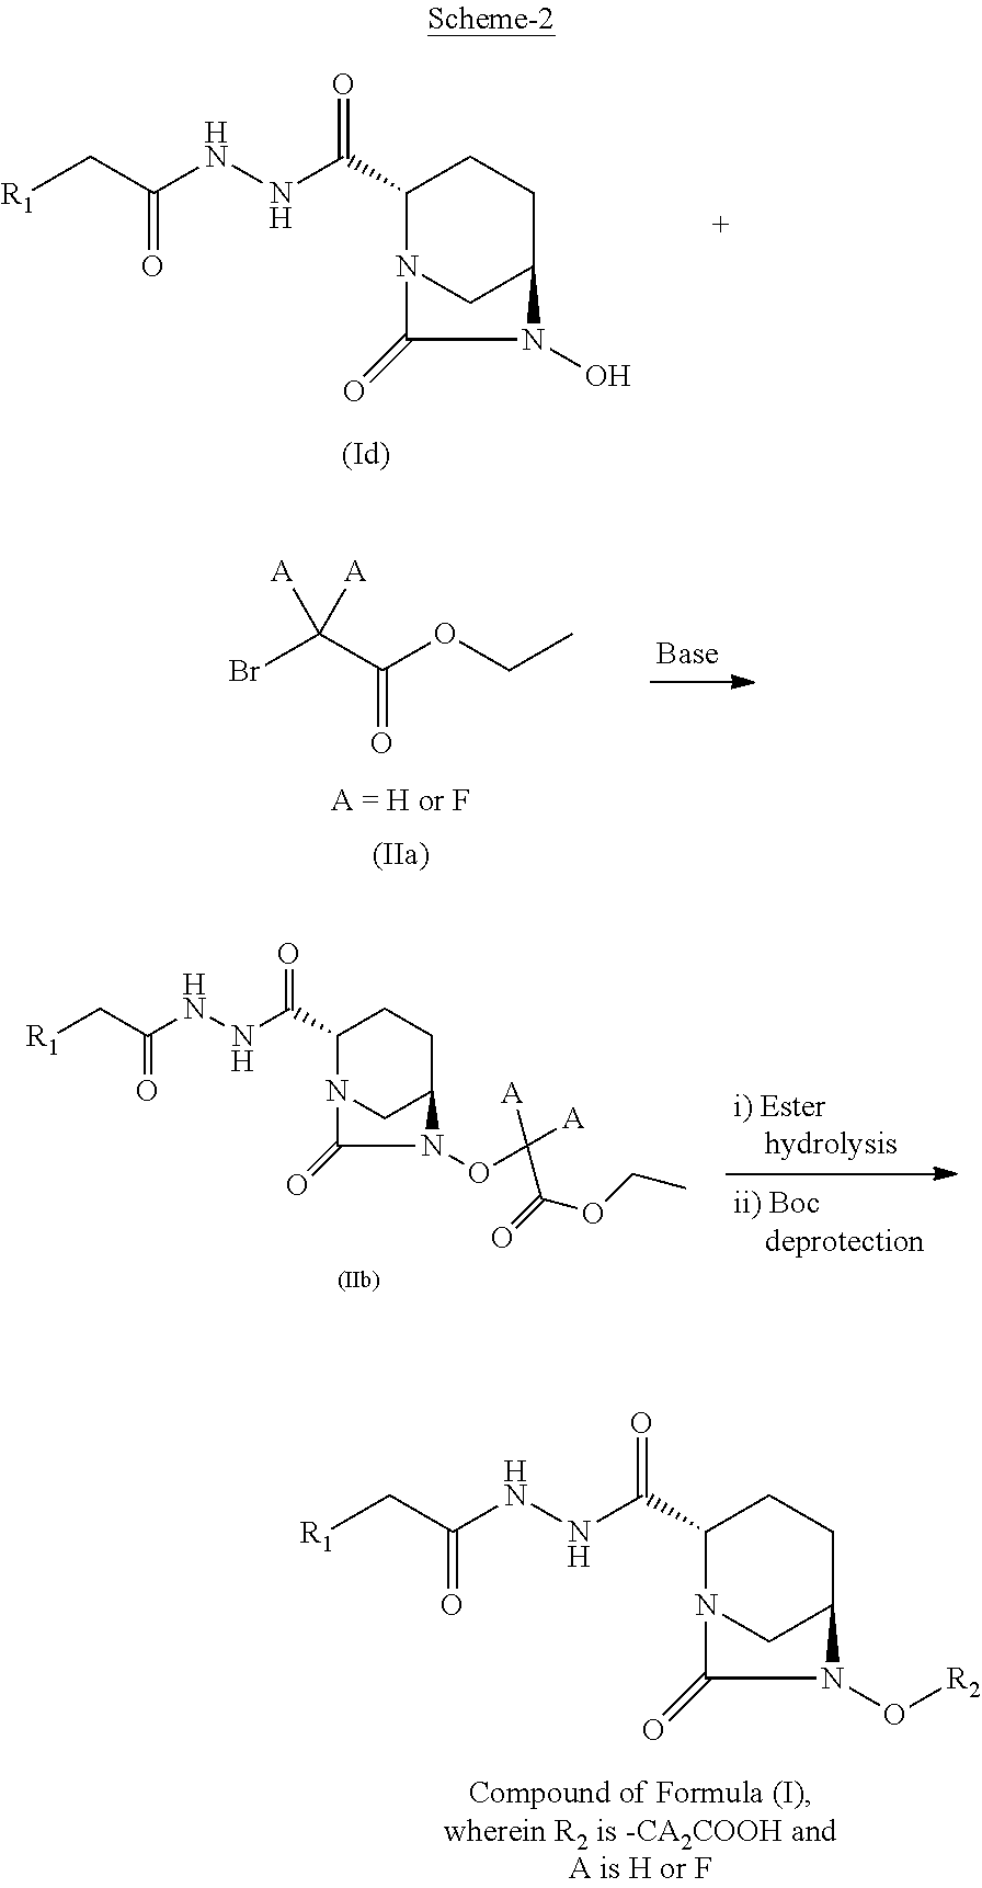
C1(C(NNC(C[R1])=O)=O)N2CC(CC1)N(O)C2=O.BrC(C(OCC)=O)([A])[A].C1(C(NNC(C[R1])=O)=O)N2CC(CC1)N(OC(C(OCC)=O)([A])[A])C2=O.C1(C(NNC(C[R1])=O)=O)N2CC(CC1)N(O[R2])C2=O
